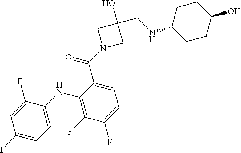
C1(I)=CC=C(NC2=C(F)C(F)=CC=C2C(N2CC(CNC3CCC(O)CC3)(O)C2)=O)C(F)=C1
